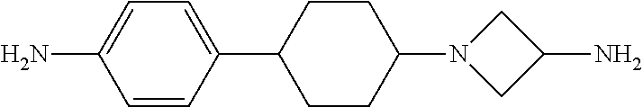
C1=CC(C2CCC(N3CC(N)C3)CC2)=CC=C1N
